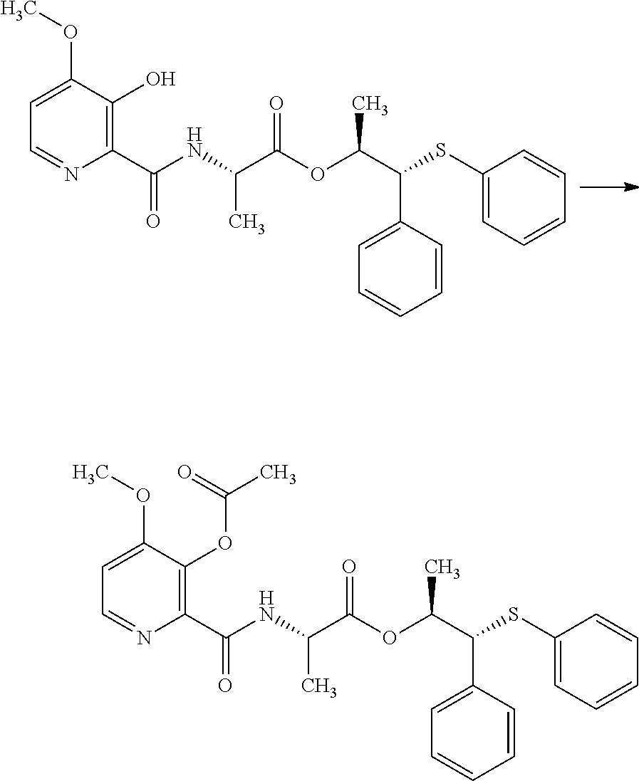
C(C)(C(SC1=CC=CC=C1)C1=CC=CC=C1)OC(C(NC(C1=C(OC(C)=O)C(OC)=CC=N1)=O)C)=O.C(C)(C(SC1=CC=CC=C1)C1=CC=CC=C1)OC(C(NC(C1=C(O)C(OC)=CC=N1)=O)C)=O
